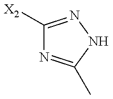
C1([X2])=NNC(C)=N1
